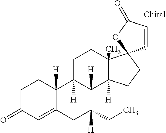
C1C(=O)C=C2C([H])(C1)C1([H])C([H])(C3([H])C(C)(CC1)C1(CC3)C=CC(=O)O1)C(CC)([H])C2
